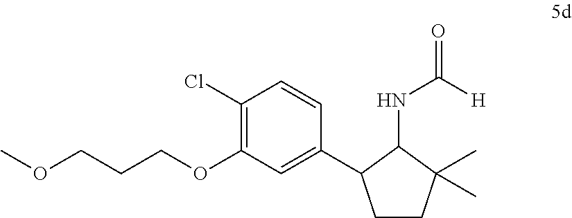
COCCCOC1=C(Cl)C=CC(C2CCC(C)(C)C2NC([H])=O)=C1
